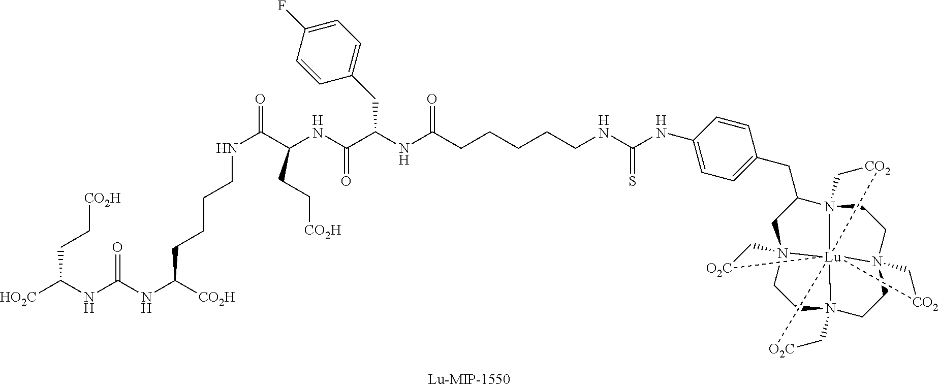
[HO2C]C(NC(NC([CO2H])CCCCNC(C(NC(C(NC(=O)CCCCCNC(NC1=CC=C(CC2CN34CCN56CCN78CCN29C[CO2][Lu]3975([CO2]C8)([O2C]C6)[O2C]C4)C=C1)=S)CC1=CC=C(F)C=C1)=O)CC[CO2H])=O)=O)CC[CO2H]
